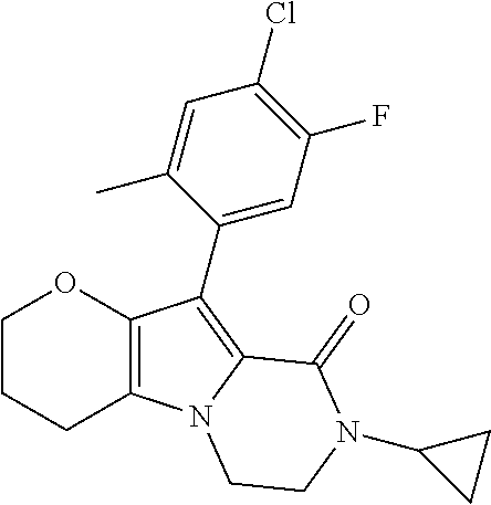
O1CCCC2=C1C(C1=CC(F)=C(Cl)C=C1C)=C1N2CCN(C2CC2)C1=O
